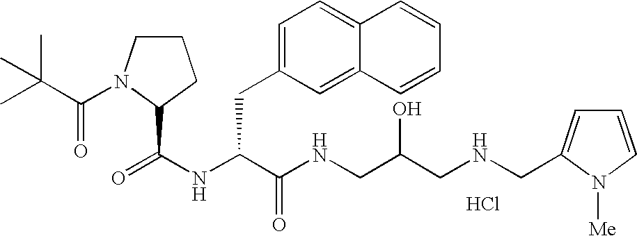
Cl.N(C(C(NCC(CNCC1=CC=CN1[Me])O)=O)CC1=CC=C2C(=C1)C=CC=C2)C(=O)C1N(C(=O)C(C)(C)C)CCC1
